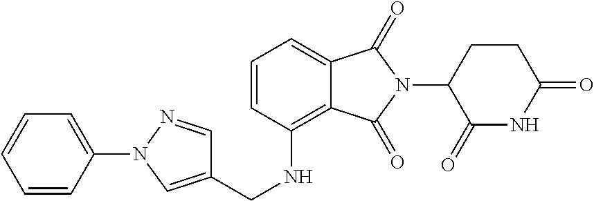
C1=C2C(=C(NCC3=CN(C4=CC=CC=C4)N=C3)C=C1)C(=O)N(C1C(=O)NC(=O)CC1)C2=O
